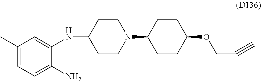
N(C1CCN(C2CCC(OCC#C)CC2)CC1)C1=CC(C)=CC=C1N
